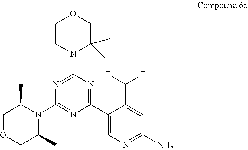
C1CN(C2=NC(N3C(C)COCC3C)=NC(C3=CN=C(N)C=C3C(F)F)=N2)C(C)(C)CO1
